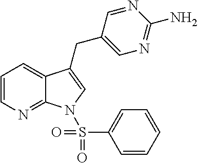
C1=CN=C2C(=C1)C(CC1=CN=C(N)N=C1)=CN2S(C1=CC=CC=C1)(=O)=O
